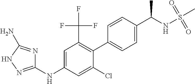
C1(C2=C(C(F)(F)F)C=C(NC3=NNC(N)=N3)C=C2Cl)=CC=C(C(NS(C)(=O)=O)C)C=C1
